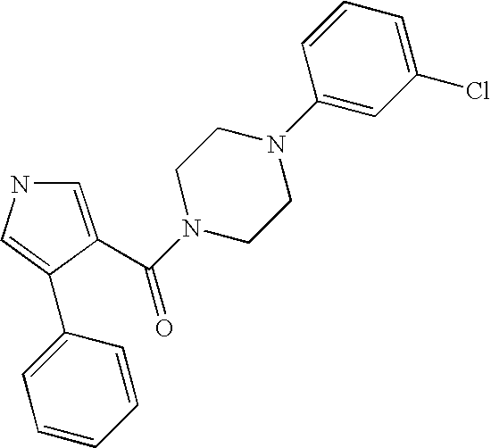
C1=C(C(N2CCN(C3=CC(Cl)=CC=C3)CC2)=O)C(C2=CC=CC=C2)=CN1
